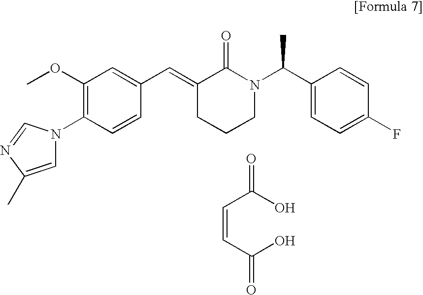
COC1=C(N2C=C(C)N=C2)C=CC(C=C2CCCN(C(C3=CC=C(F)C=C3)C)C2=O)=C1.C(=CC(O)=O)C(O)=O
